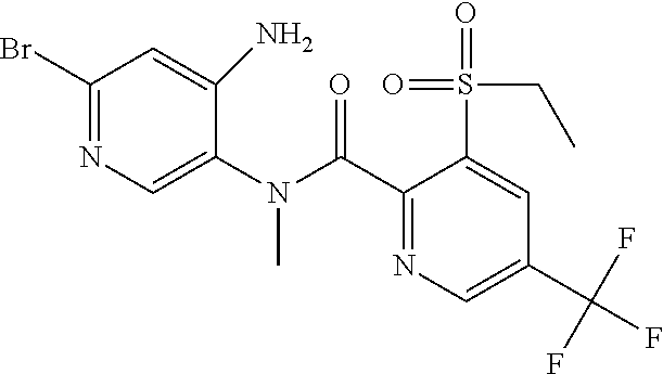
C1(Br)=NC=C(N(C(C2=NC=C(C(F)(F)F)C=C2S(=O)(CC)=O)=O)C)C(N)=C1
